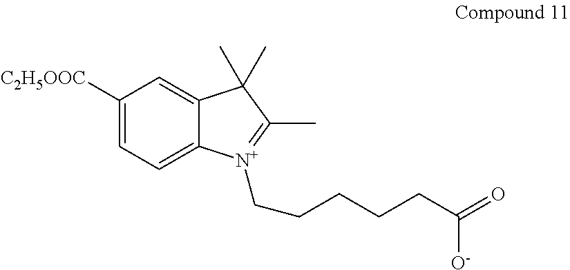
C1([C2H5OOC])=CC=C2C(=C1)C(C)(C)C(C)=[N+]2CCCCCC([O-])=O
